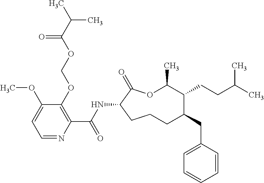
C1CC(NC(C2=C(OCOC(C(C)C)=O)C(OC)=CC=N2)=O)C(=O)OC(C)C(CCC(C)C)C(CC2=CC=CC=C2)C1
